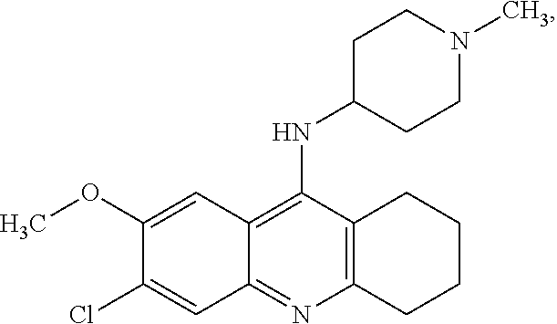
C12=C(N=C3C(=C1NC1CCN(C)CC1)C=C(OC)C(Cl)=C3)CCCC2
